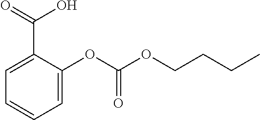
C1=C(C(O)=O)C(OC(OCCCC)=O)=CC=C1
